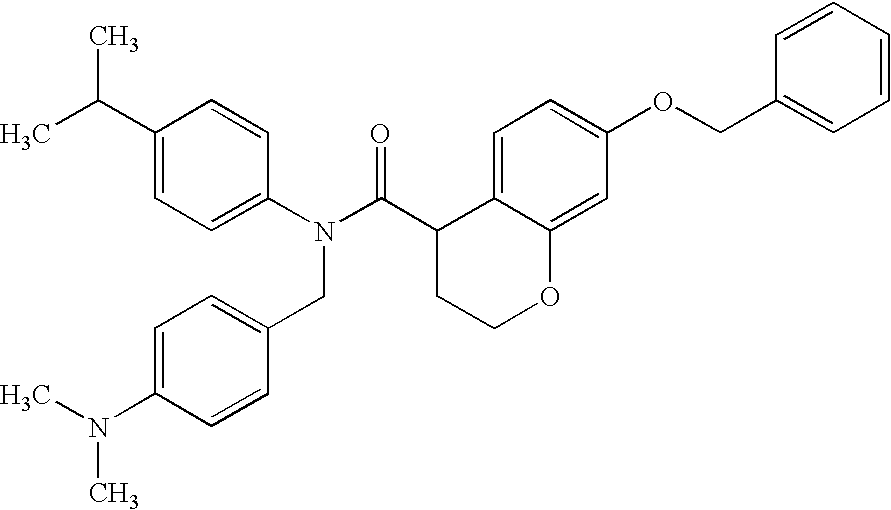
C1(C(C)C)=CC=C(N(C(C2CCOC3=CC(OCC4=CC=CC=C4)=CC=C23)=O)CC2=CC=C(N(C)C)C=C2)C=C1
